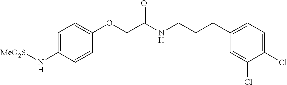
C1=C(N[MeO2S])C=CC(OCC(NCCCC2=CC=C(Cl)C(Cl)=C2)=O)=C1
